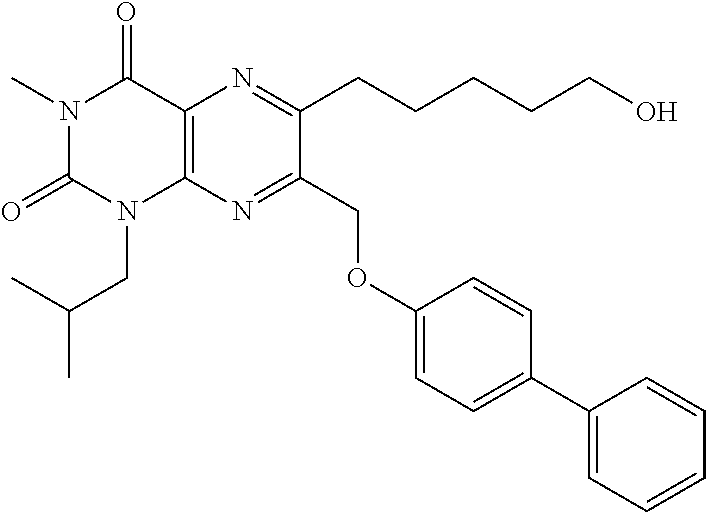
N1(C)C(=O)N(CC(C)C)C2=C(C1=O)N=C(CCCCCO)C(COC1=CC=C(C3=CC=CC=C3)C=C1)=N2
